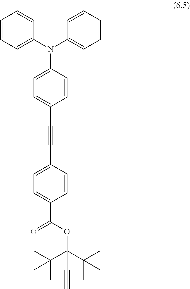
C1(N(C2=CC=CC=C2)C2=CC=CC=C2)=CC=C(C#CC2=CC=C(C(OC(C#C)(C(C)(C)C)C(C)(C)C)=O)C=C2)C=C1
